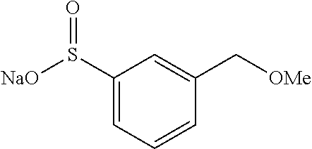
C1(S([NaO])=O)=CC=CC(C[OMe])=C1
